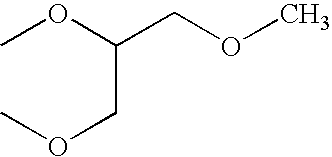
C(C(OC)COC)OC
